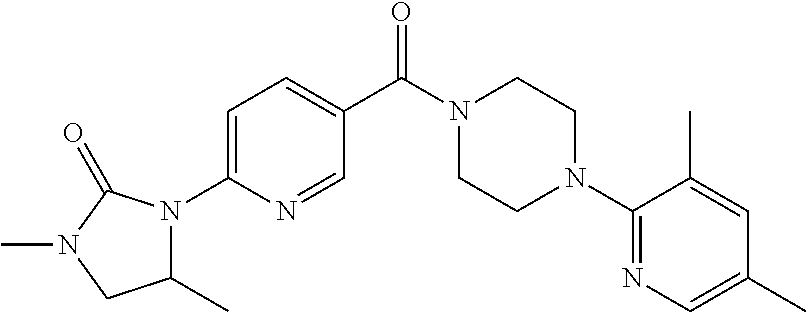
C1=C(N2C(C)CN(C)C2=O)N=CC(C(N2CCN(C3=NC=C(C)C=C3C)CC2)=O)=C1
